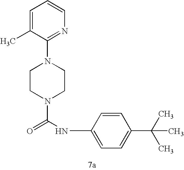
C1(N2CCN(C(NC3=CC=C(C(C)(C)C)C=C3)=O)CC2)=NC=CC=C1C
